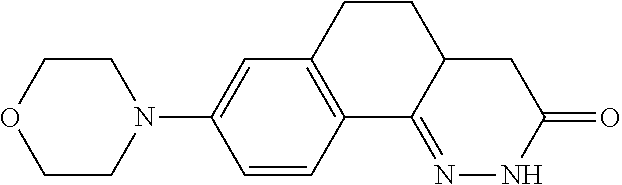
C1CN(C2=CC3=C(C=C2)C2=NNC(=O)CC2CC3)CCO1
